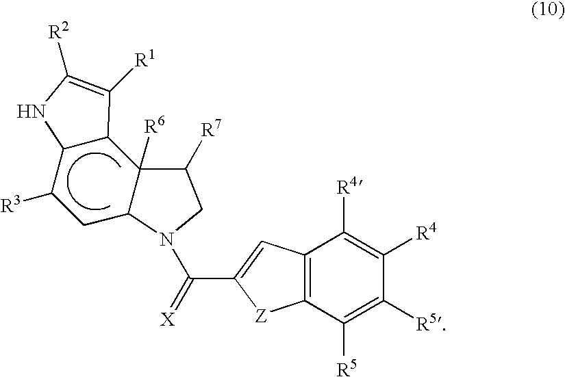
C12=C(C([R5])=C([R5])C([R4])=C1[R4])[Z]C(C(=[X])N1C3CC([R3])C4C(C3([R6])C([R7])C1)C([R1])=C([R2])N4)=C2
